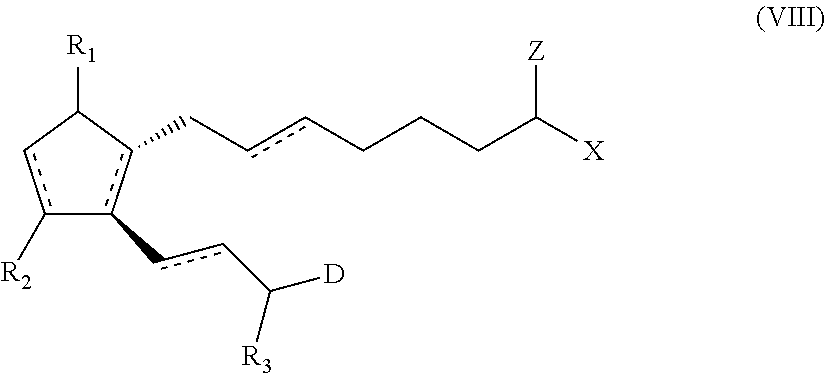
C1([R1])cc([R2])-c(-ccC([D])[R3])c1CccCCCC([X])[Z]
